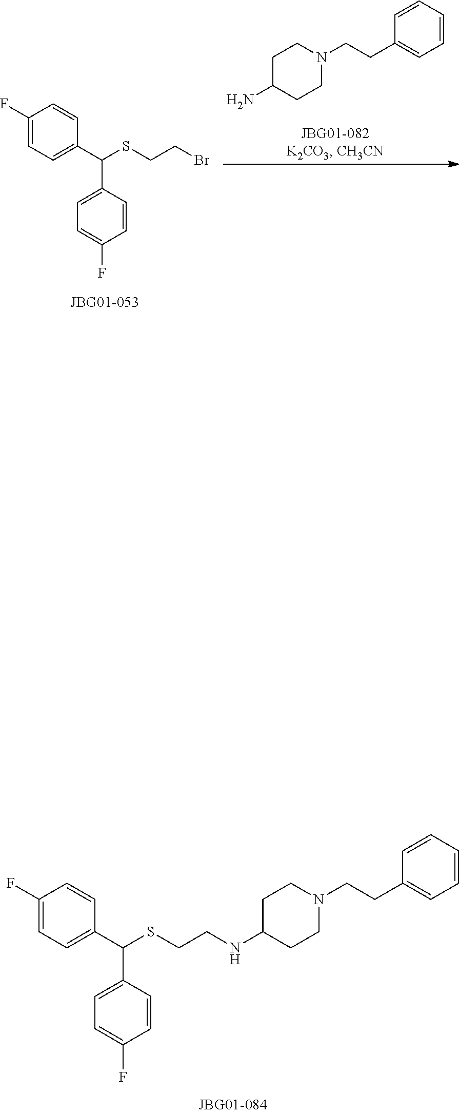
C(CSC(C1=CC=C(F)C=C1)C1=CC=C(F)C=C1)NC1CCN(CCC2=CC=CC=C2)CC1.C1C(N)CCN(CCC2=CC=CC=C2)C1.C(C1=CC=C(F)C=C1)(C1=CC=C(F)C=C1)SCCBr
